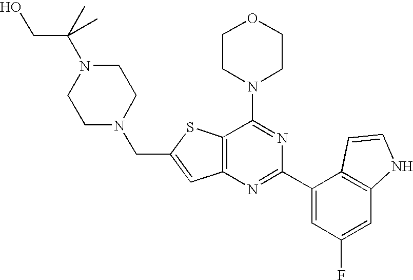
C12=C(N=C(C3=CC(F)=CC4=C3C=CN4)N=C1N1CCOCC1)C=C(CN1CCN(C(C)(CO)C)CC1)S2
